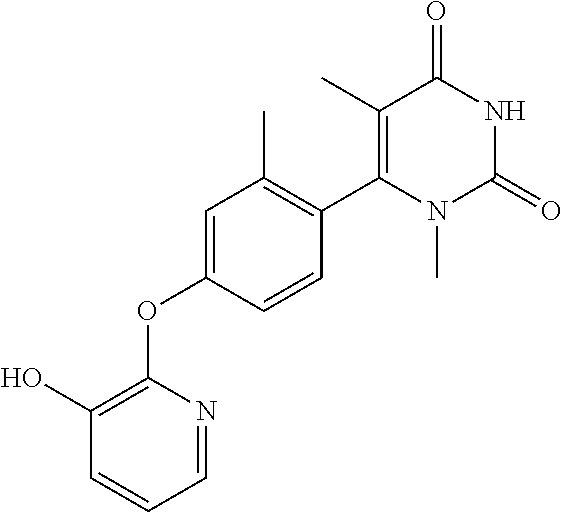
C1=NC(OC2=CC(C)=C(C3=C(C)C(=O)NC(=O)N3C)C=C2)=C(O)C=C1
